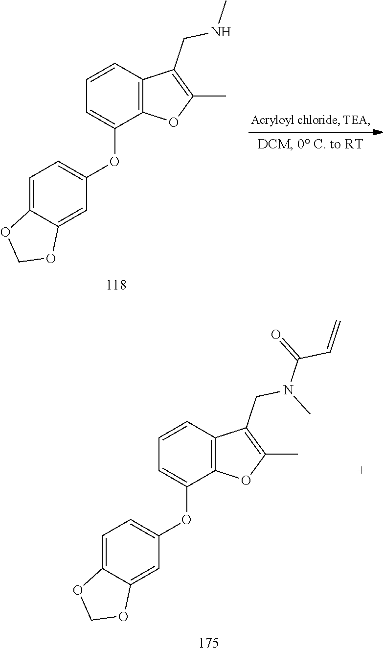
C12=CC(OC3=CC=CC4=C3OC(C)=C4CNC)=CC=C1OCO2.C12=CC(OC3=CC=CC4=C3OC(C)=C4CN(C(=O)C=C)C)=CC=C1OCO2
